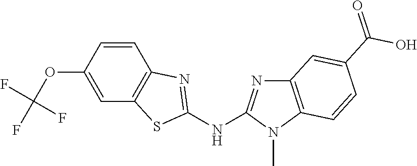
O(C1=CC2=C(C=C1)N=C(NC1=NC3=C(N1C)C=CC(C(O)=O)=C3)S2)C(F)(F)F
